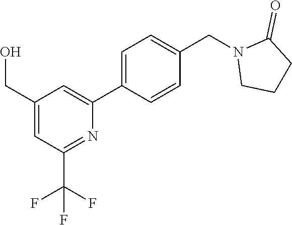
C1(CO)=CC(C(F)(F)F)=NC(C2=CC=C(CN3CCCC3=O)C=C2)=C1
